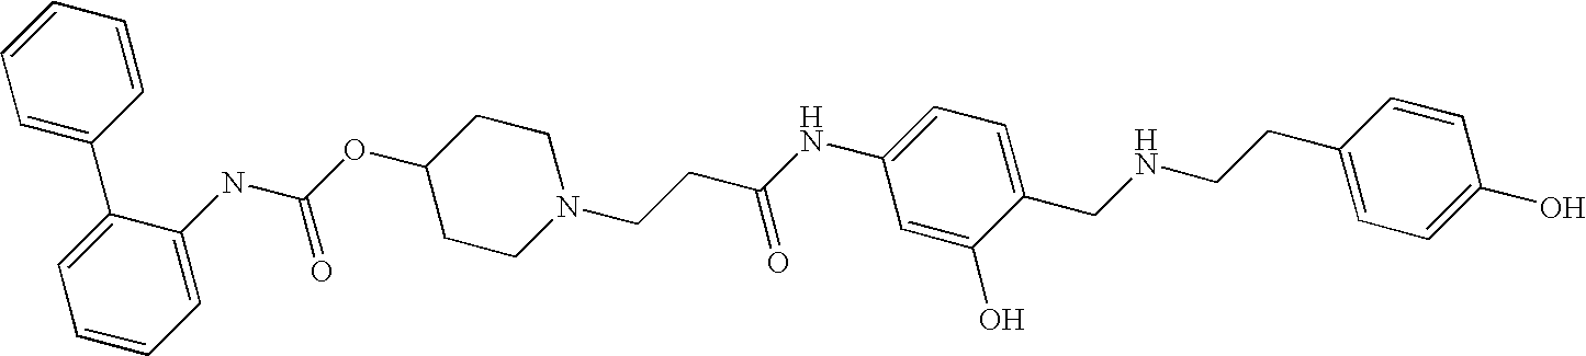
C1=CC=CC=C1C1=CC=CC=C1NC(OC1CCN(CCC(NC2=CC=C(CNCCC3=CC=C(O)C=C3)C(O)=C2)=O)CC1)=O
